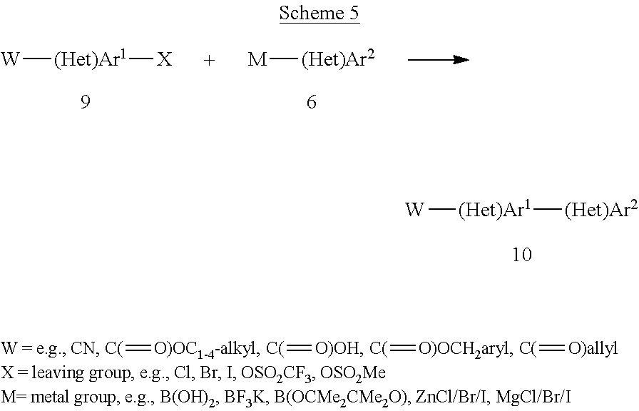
[W][(Het)Ar1][X].[M][(Het)Ar2].[W][(Het)Ar1][(Het)Ar2].[C(]=[O)OC1-4-alkyl].[C(]=[O)OH].[C(]=[O)OCH2aryl].[C(]=[O)allyl]
